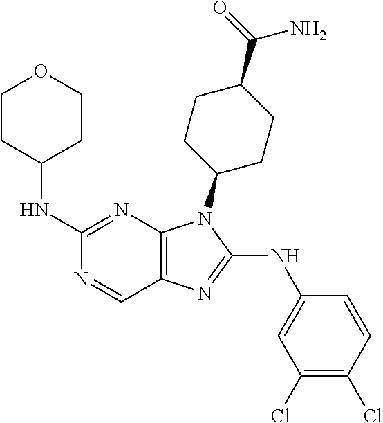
C1(NC2CCOCC2)=NC2=C(C=N1)N=C(NC1=CC(Cl)=C(Cl)C=C1)N2C1CCC(C(=O)N)CC1
